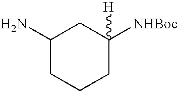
C1(N)CCCC([NHBoc])([H])C1
